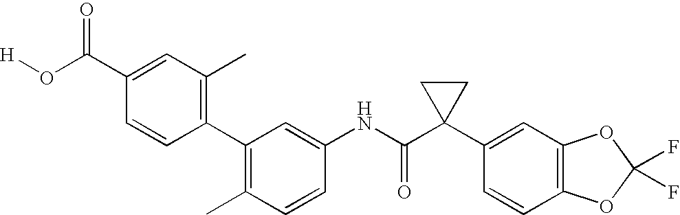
C1(C2=C(C)C=CC(NC(C3(C4=CC5=C(C=C4)OC(F)(F)O5)CC3)=O)=C2)=C(C)C=C(C(O[H])=O)C=C1
